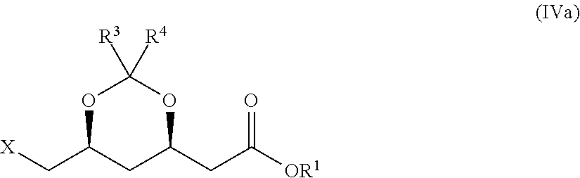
[X]CC1CC(CC([OR1])=O)OC([R3])([R4])O1
